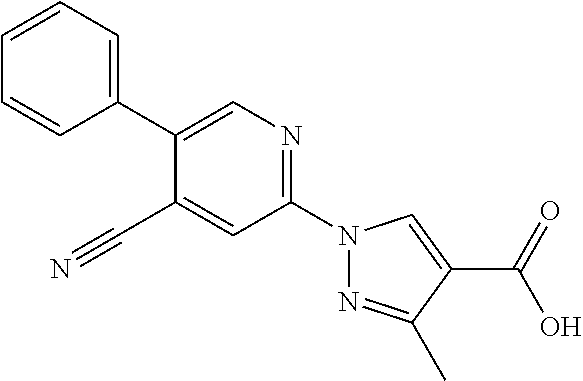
C1(C2=CC=CC=C2)=CN=C(N2N=C(C)C(C(=O)O)=C2)C=C1C#N
